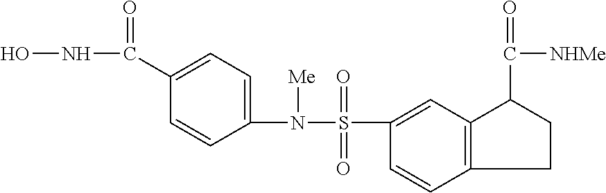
C1(S(N(C2=CC=C(C(NO)=O)C=C2)[Me])(=O)=O)=CC2=C(C=C1)CCC2C(=O)[NHMe]
